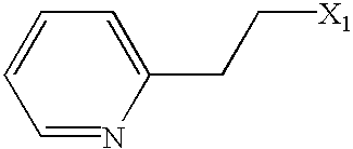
C1=NC(CC[X1])=CC=C1
